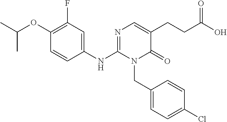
C1(OC(C)C)=C(F)C=C(NC2=NC=C(CCC(O)=O)C(=O)N2CC2=CC=C(Cl)C=C2)C=C1
